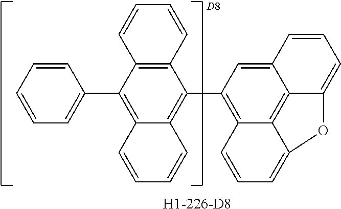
C12=C(C3=C4C5=C6C(=C3)C=CC=C6OC5=CC=C4)C3=C(C(C4=CC=CC=C4)=C1C=CC=C2)C=CC=C3.[H1-226-D8]
